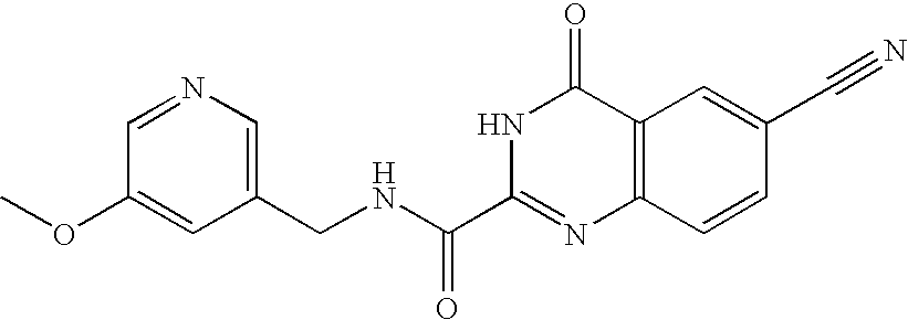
C1(CNC(C2=NC3=C(C(=O)N2)C=C(C#N)C=C3)=O)=CN=CC(OC)=C1
